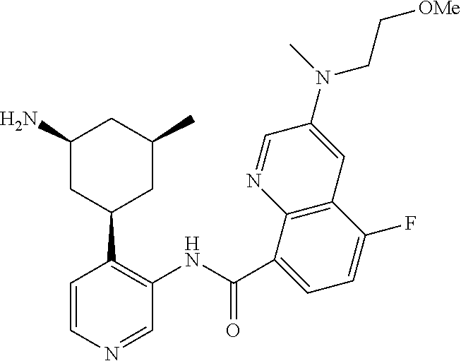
C1=NC2=C(C=C1N(CC[OMe])C)C(F)=CC=C2C(NC1=C(C2CC(C)CC(N)C2)C=CN=C1)=O
